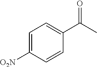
C1=C([O2N])C=CC(C(=O)C)=C1
